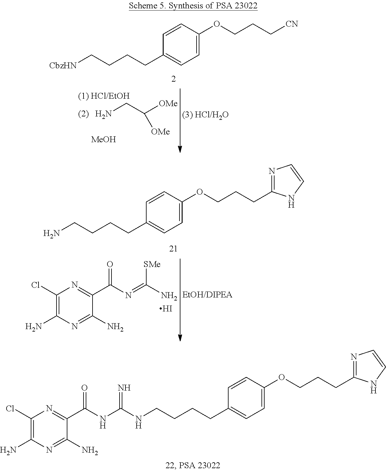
NCC([OMe])[OMe].[MeOH].C1=CC(OCCC[CN])=CC=C1CCCC[CbzHN].C1(Cl)=C(N)N=C(N)C(C(N=C(N)[SMe])=O)=N1.I.C1=CC(OCCCC2=NC=CN2)=CC=C1CCCCN.C1(Cl)=C(N)N=C(N)C(C(NC(NCCCCC2=CC=C(OCCCC3=NC=CN3)C=C2)=N)=O)=N1
